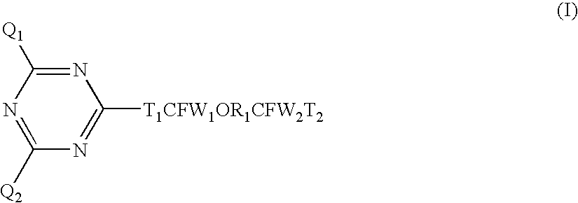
N1=C([Q1])N=C([Q2])N=C1[T1CFW1OR1CFW2T2]
